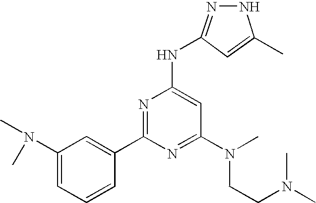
C1(C2=NC(NC3=NNC(C)=C3)=CC(N(CCN(C)C)C)=N2)=CC(N(C)C)=CC=C1
